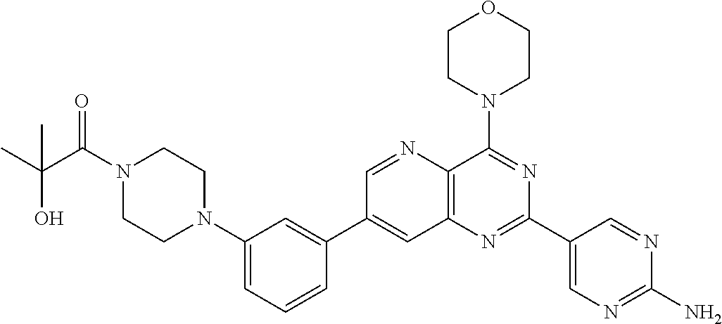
C1=CC(C2=CC3=C(C(N4CCOCC4)=NC(C4=CN=C(N)N=C4)=N3)N=C2)=CC(N2CCN(C(C(C)(O)C)=O)CC2)=C1
